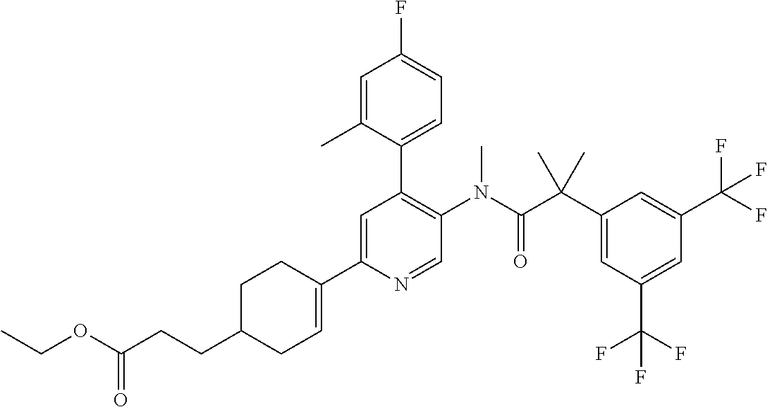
CC(C1=CC(C(F)(F)F)=CC(C(F)(F)F)=C1)(C(=O)N(C)C1=C(C2=CC=C(F)C=C2C)C=C(C2=CCC(CCC(OCC)=O)CC2)N=C1)C
